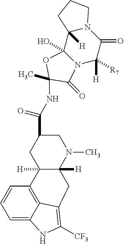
C12(O)N(C([H])([R7])C(=O)N3C1([H])CCC3)C(=O)C(NC(C1CC3([H])C([H])(N(C)C1)CC1=C([CF3])NC4=CC=CC3=C41)=O)(C)O2
